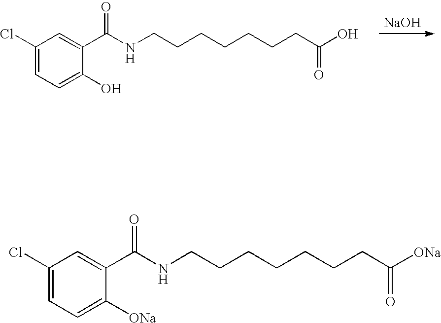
[NaOH].C1(Cl)=CC=C(O)C(C(NCCCCCCCC(O)=O)=O)=C1.C1(Cl)=CC=C([ONa])C(C(NCCCCCCCC([ONa])=O)=O)=C1
